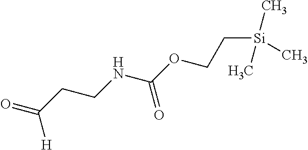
O=C(CCNC(OCC[Si](C)(C)C)=O)[H]
